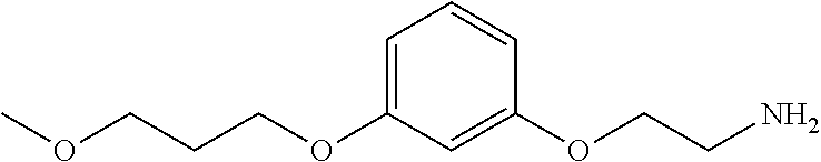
C(OC1=CC=CC(OCCN)=C1)CCOC
